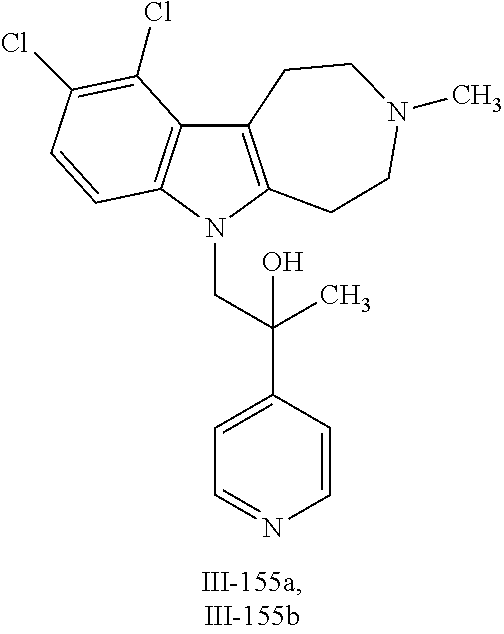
C12=C(N(CC(C3=CC=NC=C3)(O)C)C3=C1C(Cl)=C(Cl)C=C3)CCN(C)CC2
